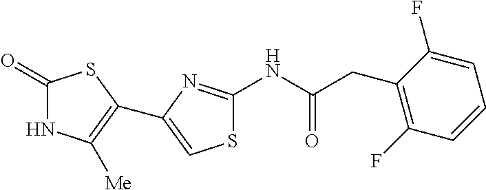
S1C(NC(CC2=C(F)C=CC=C2F)=O)=NC(C2=C([Me])NC(=O)S2)=C1
